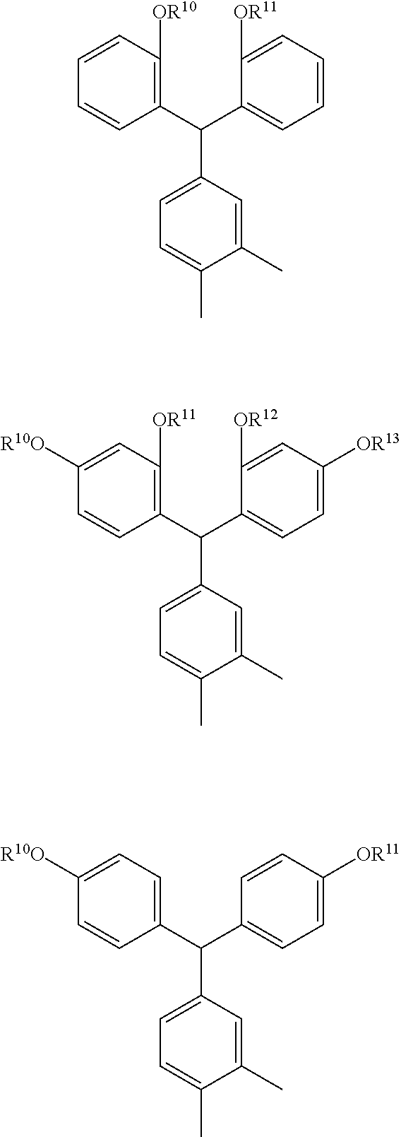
C1(C(C2=CC=C([OR13])C=C2[OR12])C2=CC=C(C)C(C)=C2)=C([OR11])C=C([R10O])C=C1.C1(C(C2=CC=CC=C2[OR11])C2=CC=C(C)C(C)=C2)=C([OR10])C=CC=C1.C1(C(C2=CC=C([OR11])C=C2)C2=CC=C(C)C(C)=C2)=CC=C([R10O])C=C1
